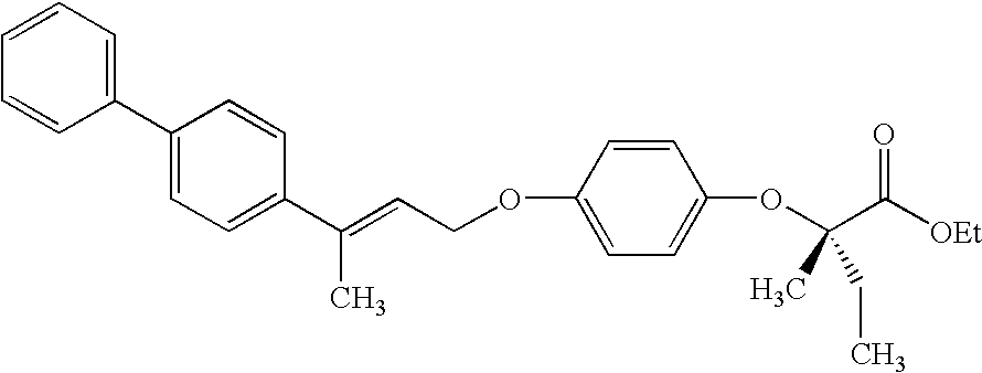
C1=CC=C(C2=CC=C(C(=CCOC3=CC=C(OC(C([OEt])=O)(C)CC)C=C3)C)C=C2)C=C1
